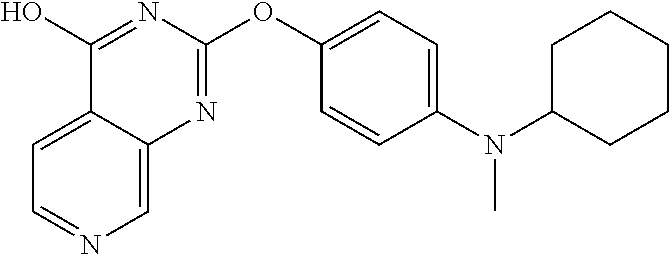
C1=C2C(=CN=C1)N=C(OC1=CC=C(N(C3CCCCC3)C)C=C1)N=C2O
